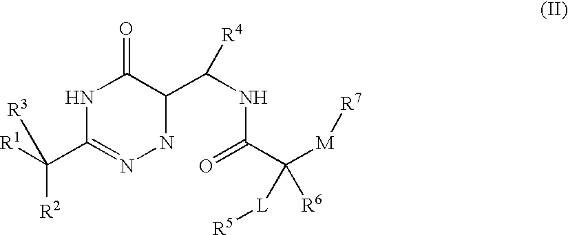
C1(C([R2])([R3])[R1])=NNC(C(NC(C([R6])([M][R7])[L][R5])=O)[R4])C(=O)N1
